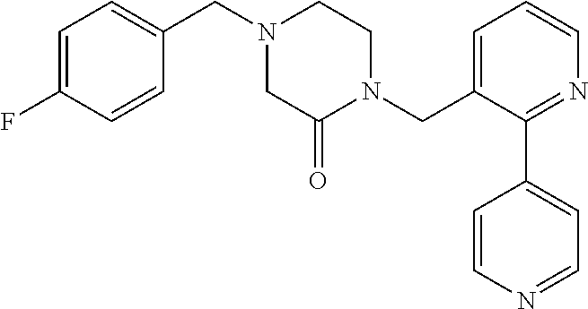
C1=C(F)C=CC(CN2CC(=O)N(CC3=CC=CN=C3C3=CC=NC=C3)CC2)=C1
